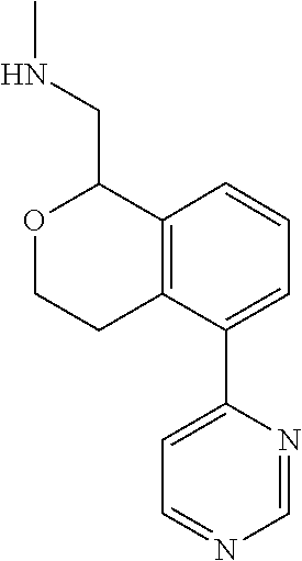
C1=CC=C(C2=CC=NC=N2)C2=C1C(CNC)OCC2
